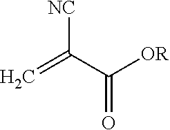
C=C(C([OR])=O)[NC]
